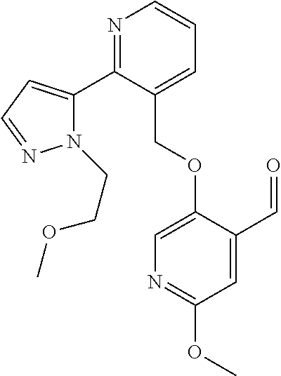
N1(CCOC)C(C2=NC=CC=C2COC2=CN=C(OC)C=C2C=O)=CC=N1
